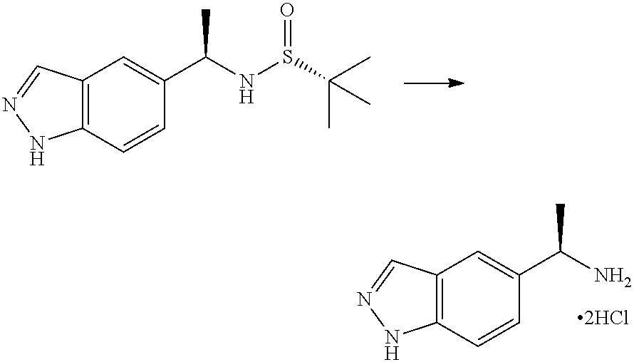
C12=C(C=CC(C(NS(C(C)(C)C)=O)C)=C1)NN=C2.C12=C(C=CC(C(N)C)=C1)NN=C2
